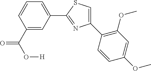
C1(C2=C(OC)C=C(OC)C=C2)=CSC(C2=CC=CC(C(=O)O[H])=C2)=N1
